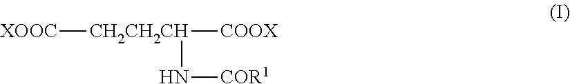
[CH2CH2CH](N[COR1])([COOX])[XOOC]
